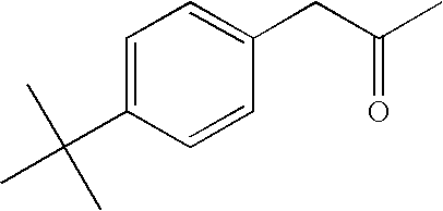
C1=C(C(C)(C)C)C=CC(CC(C)=O)=C1
